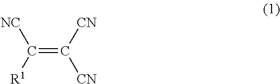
C(=C([CN])[CN])([R1])[NC]
